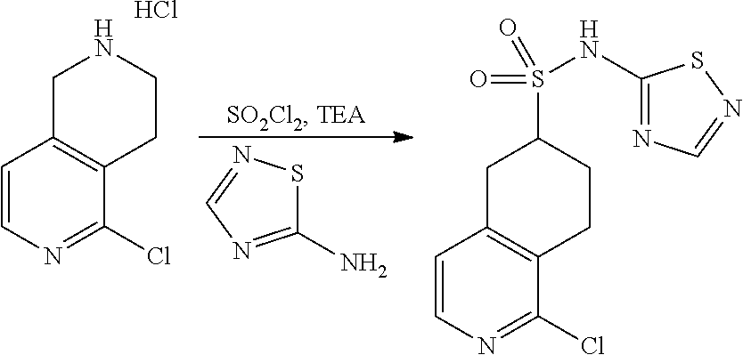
C1(N)=NC=NS1.C1=CN=C(Cl)C2=C1CNCC2.C1=CN=C(Cl)C2=C1CC(S(=O)(NC1=NC=NS1)=O)CC2.Cl
